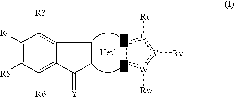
C1([R4])=C([R5])C([R6])=C2C(=C1[R3])CCC2=[Y].[T]1:[X]:[W]([Rw]):[V]([Rv]):[U]:1[Ru]
